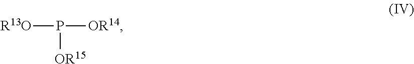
[R13O]P([OR14])[OR15]
